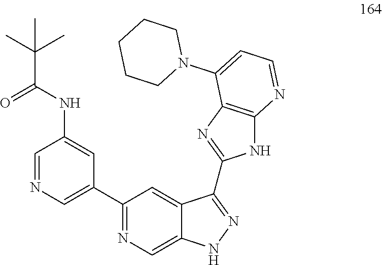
C1=NC=C(C2=NC=C3C(=C2)C(C2=NC4=C(N2)N=CC=C4N2CCCCC2)=NN3)C=C1NC(=O)C(C)(C)C
